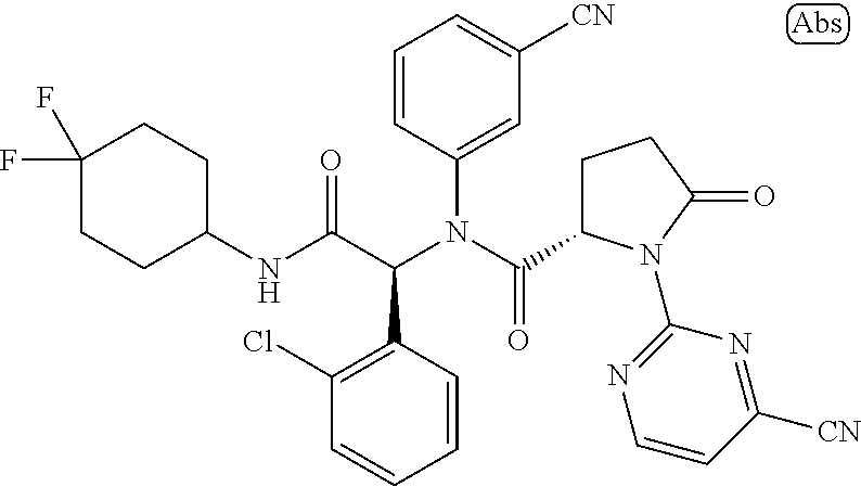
C1=CC(C(C(NC2CCC(F)(F)CC2)=O)N(C(=O)C2CCC(=O)N2C2=NC=CC([CN])=N2)C2=CC([CN])=CC=C2)=C(Cl)C=C1
